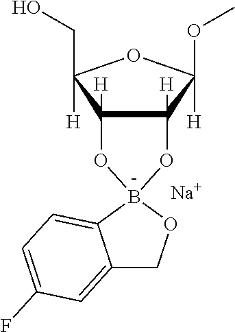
C12=CC(F)=CC=C1B1(OC2)OC2([H])C([H])(C(OC)([H])OC2(CO)[H])O1.[Na]
